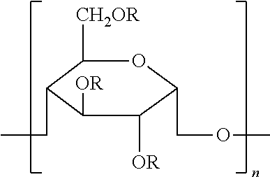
C1([CH2OR])C(CC)C([OR])C([OR])C(COC)O1
